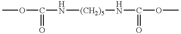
COC(N[(CH2)5]NC(OC)=O)=O
